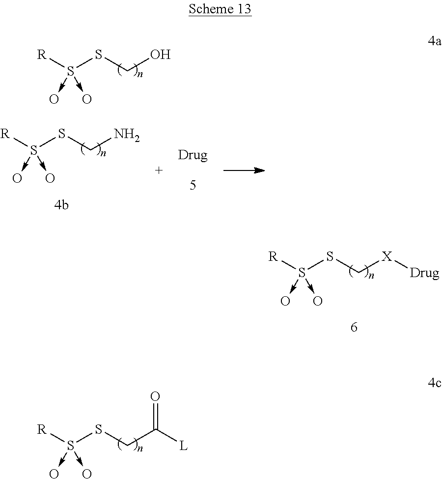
[R]S(SCO)(->O)->O.[R]S(SC[X][Drug])(->O)->O.[R]S(SCC(=O)[L])(->O)->O.[R]S(SCN)(->O)->O
